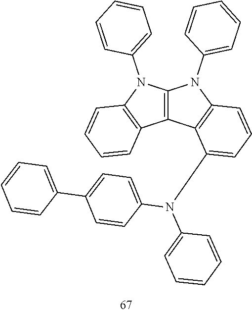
C12=C(N(C3=CC=CC=C3)C3=C1C=CC=C3)N(C1=CC=CC=C1)C1=C2C(N(C2=CC=CC=C2)C2=CC=C(C3=CC=CC=C3)C=C2)=CC=C1
